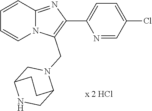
C12=NC(C3=CC=C(Cl)C=N3)=C(CN3CC4NCC3CC4)N1C=CC=C2
